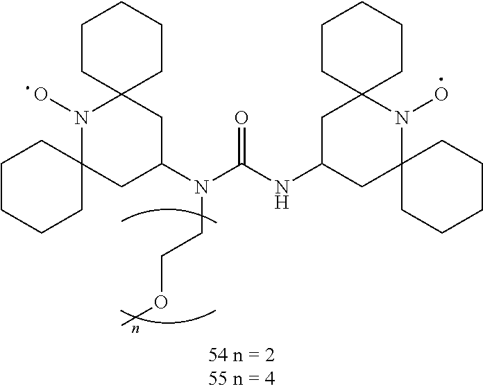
C1CC2(CCC1)N(O)C1(CC(N(C(NC3CC4(N(O)C5(C3)CCCCC5)CCCCC4)=O)CCOC)C2)CCCCC1
